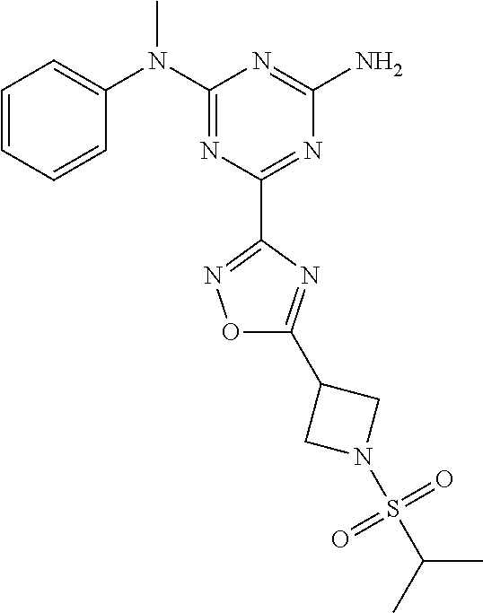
C1=CC=CC(N(C2=NC(C3=NOC(C4CN(S(C(C)C)(=O)=O)C4)=N3)=NC(N)=N2)C)=C1
